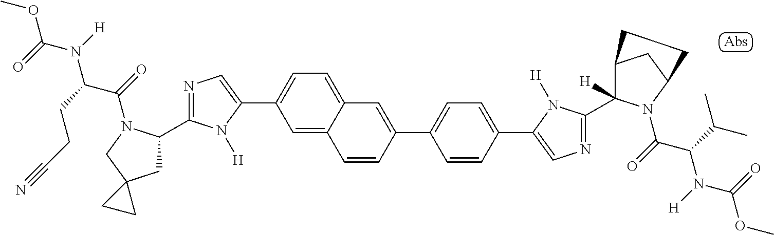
COC(N([H])C(CCC#N)C(=O)N1C(C2=NC=C(C3=CC=C4C(=C3)C=CC(C3=CC=C(C5=CN=C(C6([H])C7CC(N6C(=O)C(C(C)C)N([H])C(=O)OC)CC7)N5[H])C=C3)=C4)N2[H])CC2(C1)CC2)=O
